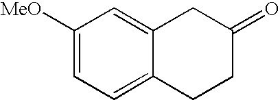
C1([MeO])=CC=C2C(=C1)CC(=O)CC2
